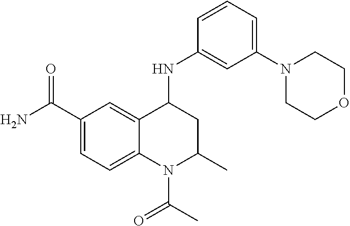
C1=C2C(=CC=C1C(N)=O)N(C(C)=O)C(C)CC2NC1=CC(N2CCOCC2)=CC=C1
